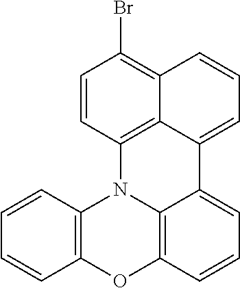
C12=C(N3C4=C(O1)C=CC=C4C1=CC=CC4=C(Br)C=CC3=C41)C=CC=C2
